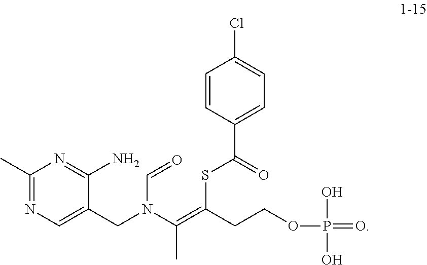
C1(C)=NC=C(CN(C=O)C(=C(SC(C2=CC=C(Cl)C=C2)=O)CCOP(=O)(O)O)C)C(N)=N1
